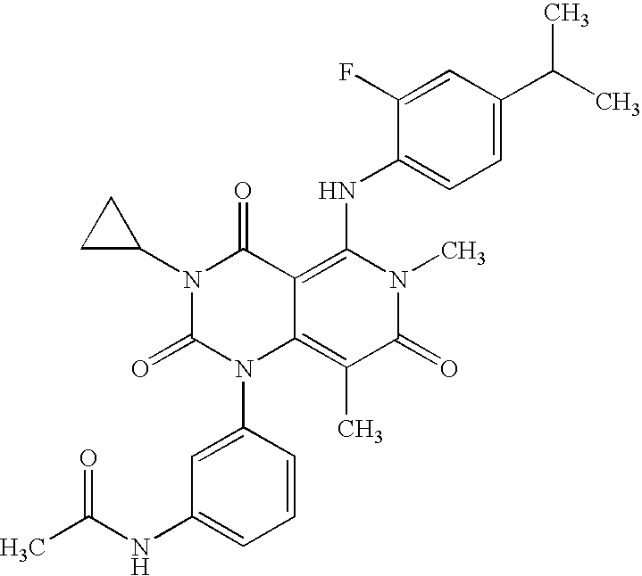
C1(NC(C)=O)=CC=CC(N2C3=C(C)C(=O)N(C)C(NC4=CC=C(C(C)C)C=C4F)=C3C(=O)N(C3CC3)C2=O)=C1
